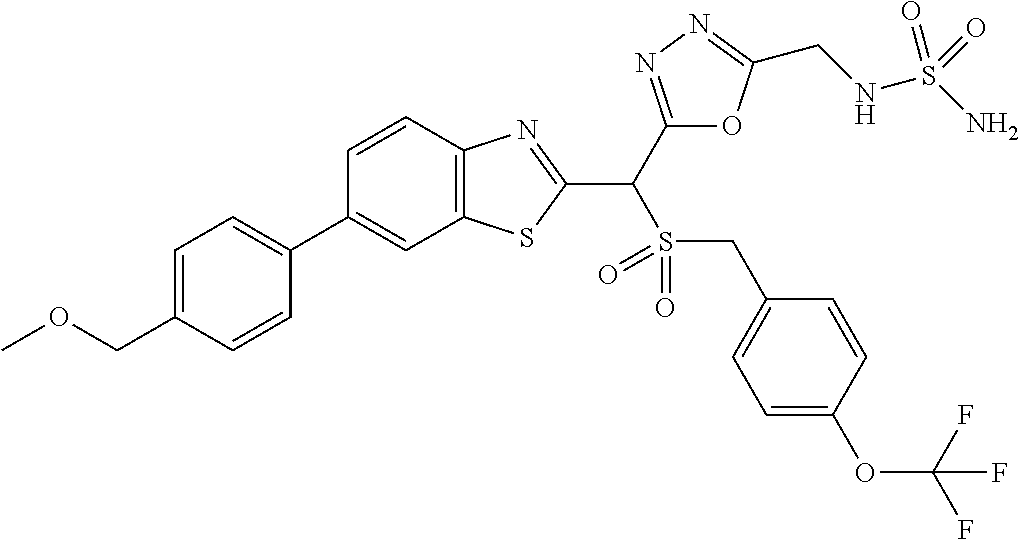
C1=CC(COC)=CC=C1C1=CC2=C(C=C1)N=C(C(C1=NN=C(CNS(N)(=O)=O)O1)S(=O)(=O)CC1=CC=C(OC(F)(F)F)C=C1)S2
